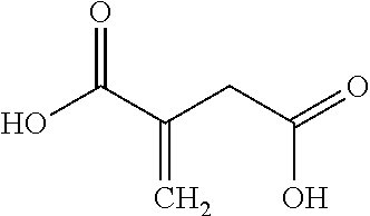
OC(C(CC(=O)O)=C)=O
